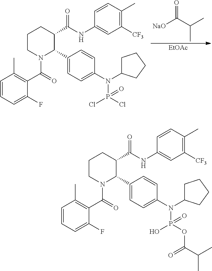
C1=CC=C(F)C(C(=O)N2C(C3=CC=C(N(C4CCCC4)P(OC(C(C)C)=O)(O)=O)C=C3)C(C(NC3=CC([CF3])=C(C)C=C3)=O)CCC2)=C1C.C1=CC=C(F)C(C(=O)N2C(C3=CC=C(N(C4CCCC4)P(Cl)(Cl)=O)C=C3)C(C(NC3=CC([CF3])=C(C)C=C3)=O)CCC2)=C1C.[EtOAc].[NaO]C(C(C)C)=O
